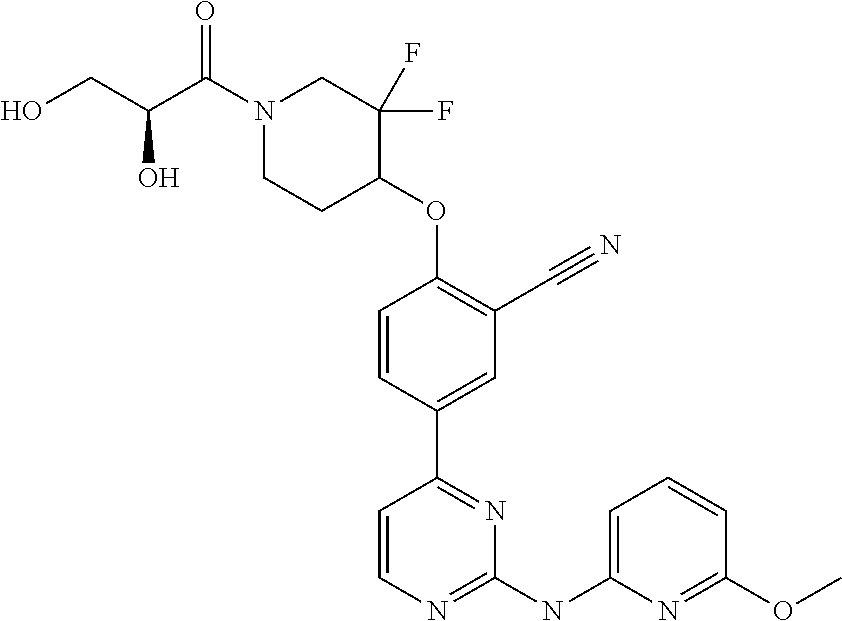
C1=CC(C2=NC(NC3=CC=CC(OC)=N3)=NC=C2)=CC(C#N)=C1OC1CCN(C(C(CO)O)=O)CC1(F)F
